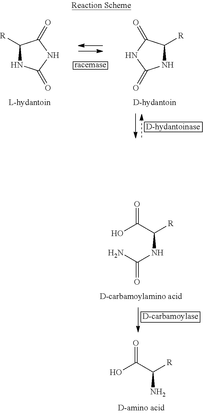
OC(=O)C(N)[R].OC(=O)C(NC(N)=O)[R].C1([R])NC(=O)NC1=O.C1([R])NC(=O)NC1=O
